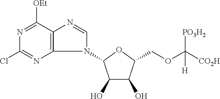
C1(O)C(O)C(N2C=NC3=C2N=C(Cl)N=C3[OEt])OC1COC([CO2H])([PO3H2])[H]
